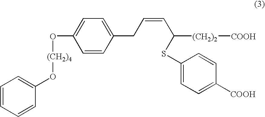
[(CH2)4](OC1=CC=CC=C1)OC1=CC=C(CC=CC(SC2=CC=C([COOH])C=C2)[(CH2)2][COOH])C=C1
